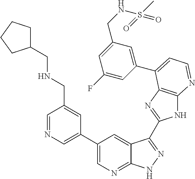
C1=NC=C(C2=CN=C3C(=C2)C(C2=NC4=C(N2)N=CC=C4C2=CC(CNS(C)(=O)=O)=CC(F)=C2)=NN3)C=C1CNCC1CCCC1
